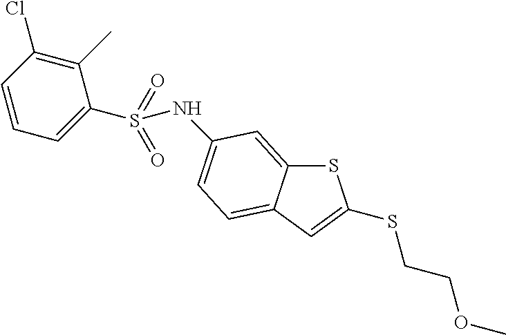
S1C2=CC(NS(C3=CC=CC(Cl)=C3C)(=O)=O)=CC=C2C=C1SCCOC
